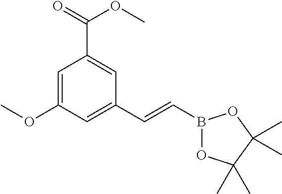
C1=C(OC)C=C(C=CB2OC(C)(C)C(C)(C)O2)C=C1C(=O)OC
